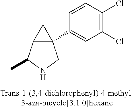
C12C(C3=CC(Cl)=C(Cl)C=C3)(C1)CNC2C
